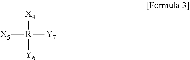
[X5][R]([X4])([Y6])[Y7]
